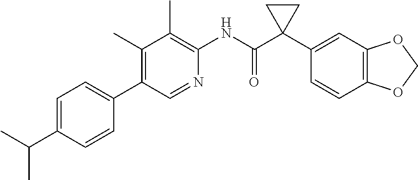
C1(C)=C(C2=CC=C(C(C)C)C=C2)C=NC(NC(C2(C3=CC4=C(C=C3)OCO4)CC2)=O)=C1C
